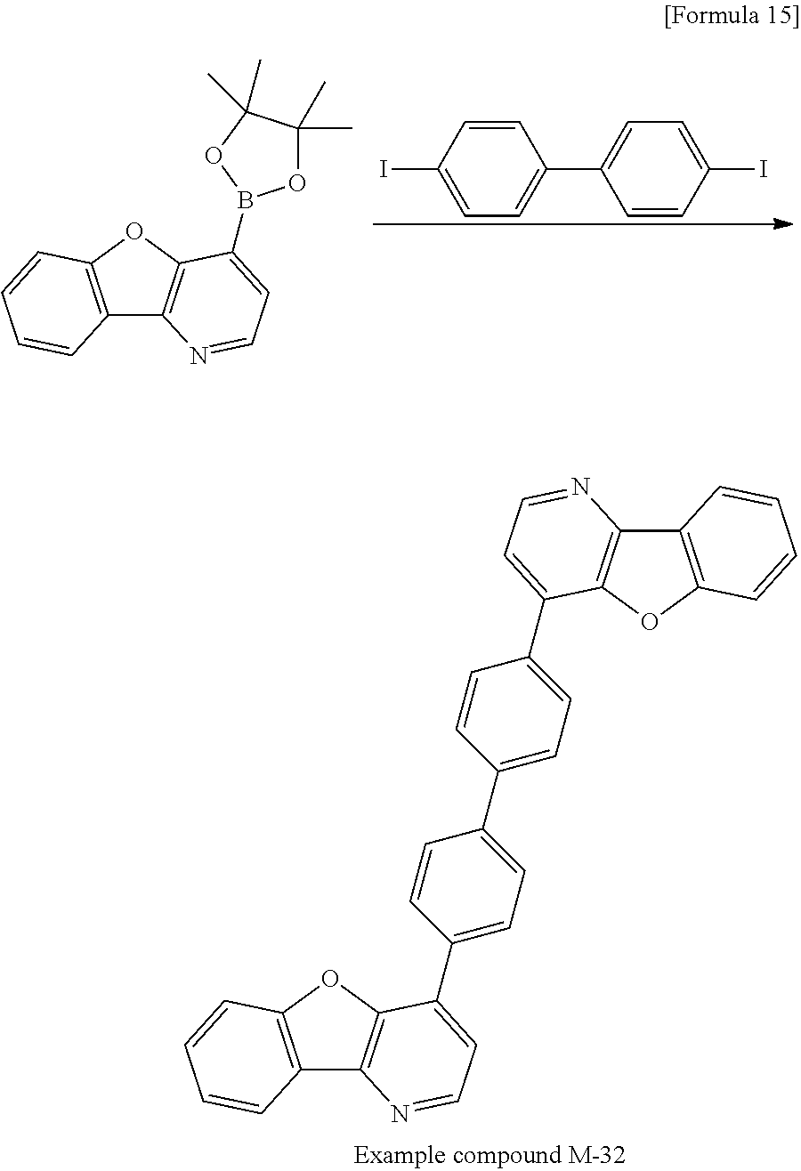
C1=CC(I)=CC=C1C1=CC=C(I)C=C1.C12=C(OC3=C1N=CC=C3B1OC(C)(C)C(C)(C)O1)C=CC=C2.C12=C(OC3=C1N=CC=C3C1=CC=C(C3=CC=C(C4=CC=NC5=C4OC4=C5C=CC=C4)C=C3)C=C1)C=CC=C2
